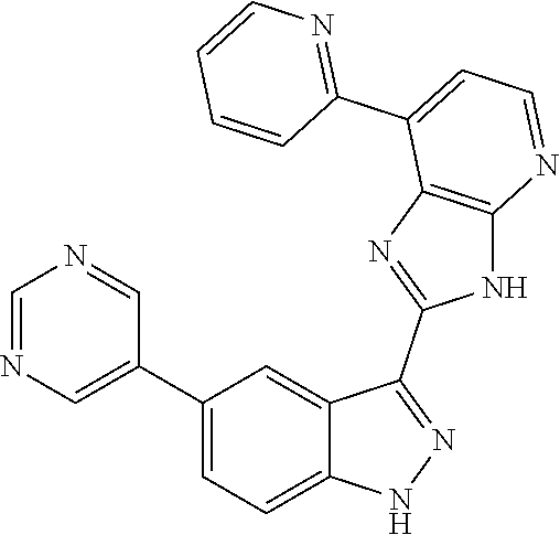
C1=NC=C(C2=CC=C3C(=C2)C(C2=NC4=C(N2)N=CC=C4C2=NC=CC=C2)=NN3)C=N1
